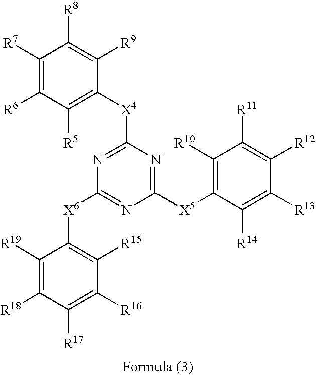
C1([R7])=C([R6])C([R5])=C([X4]C2=NC([X6]C3=C([R15])C([R16])=C([R17])C([R18])=C3[R19])=NC([X5]C3=C([R10])C([R11])=C([R12])C([R13])=C3[R14])=N2)C([R9])=C1[R8]
